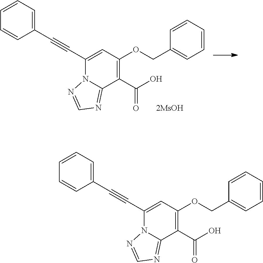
C(C1=CC(OCC2=CC=CC=C2)=C(C(O)=O)C2=NC=NN12)#CC1=CC=CC=C1.C(C1=CC(OCC2=CC=CC=C2)=C(C(O)=O)C2=NC=NN12)#CC1=CC=CC=C1
